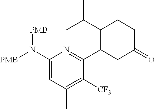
C1(N([PMB])[PMB])=CC(C)=C([CF3])C(C2CC(=O)CCC2C(C)C)=N1
